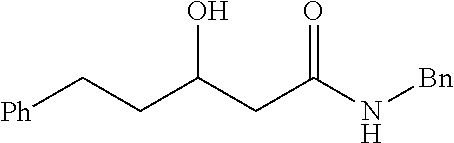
C(CC(N[Bn])=O)(O)CC[Ph]
